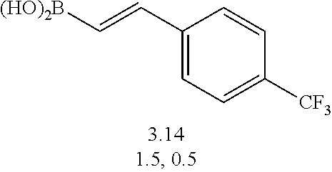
C1(C=C[(HO)2B])=CC=C([CF3])C=C1
